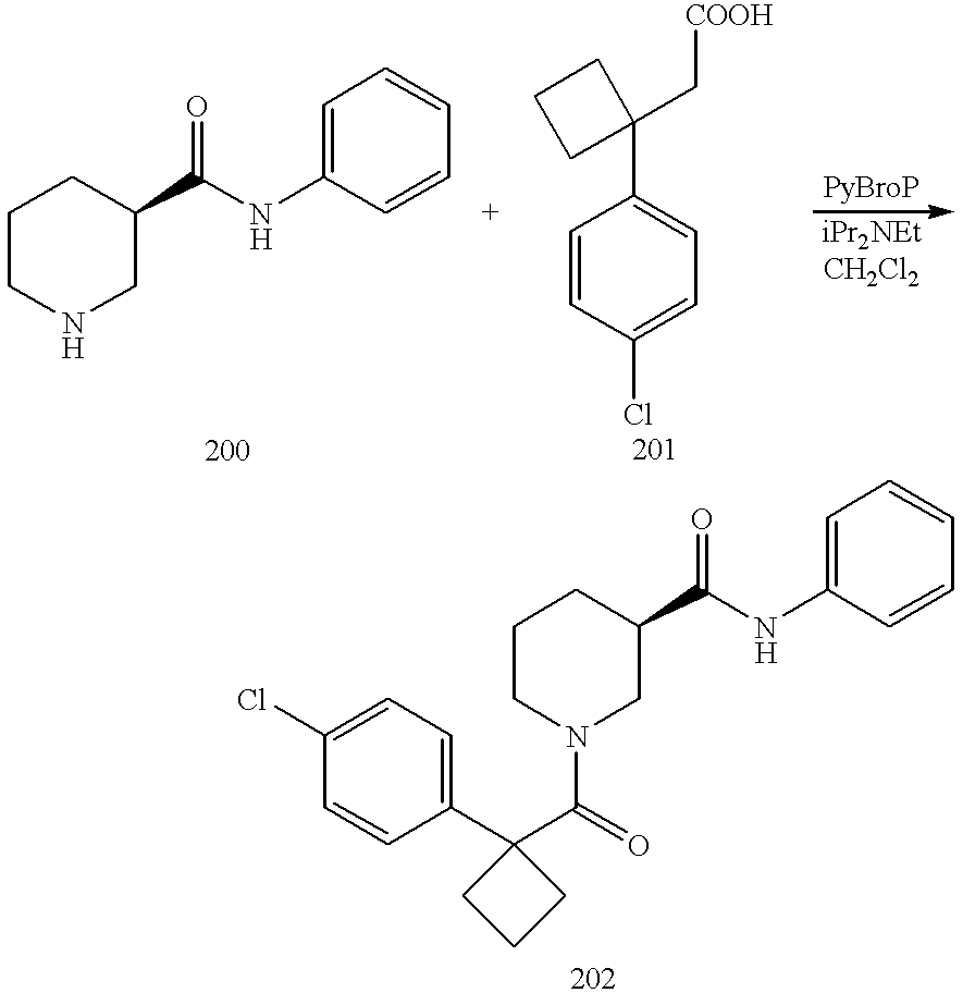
C1CNCC(C(NC2=CC=CC=C2)=O)C1.C1=CC(Cl)=CC=C1C1(C[COOH])CCC1.C1CN(C(C2(C3=CC=C(Cl)C=C3)CCC2)=O)CC(C(NC2=CC=CC=C2)=O)C1
